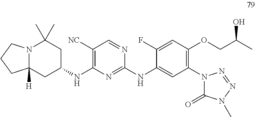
C1([NC])=C(NC2CC(C)(C)N3C([H])(C2)CCC3)N=C(NC2=CC(N3N=NN(C)C3=O)=C(OCC(O)C)C=C2F)N=C1
